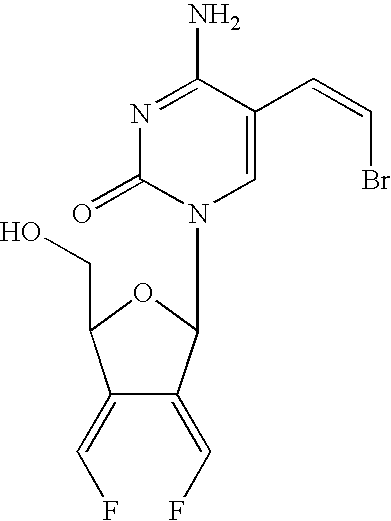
N1=C(N)C(C=CBr)=CN(C2C(=CF)C(=CF)C(CO)O2)C1=O
